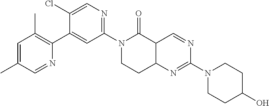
N1(C2=NC=C(Cl)C(C3=C(C)C=C(C)C=N3)=C2)CCC2C(C1=O)C=NC(N1CCC(O)CC1)=N2
